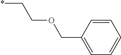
C(C*)OCC1=CC=CC=C1
